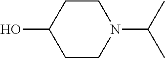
C1CC(O)CCN1C(C)C
